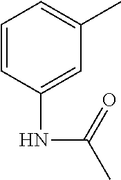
C1=CC(NC(C)=O)=CC(C)=C1
